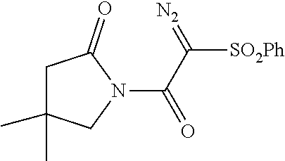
C1C(C)(C)CN(C(C([SO2Ph])=[N2])=O)C1=O
